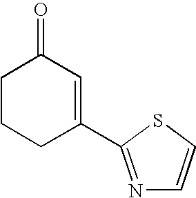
C1CCC(C2=NC=CS2)=CC1=O
